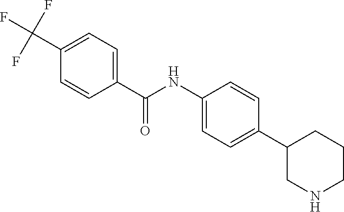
C1(NC(=O)C2=CC=C(C(F)(F)F)C=C2)=CC=C(C2CNCCC2)C=C1
